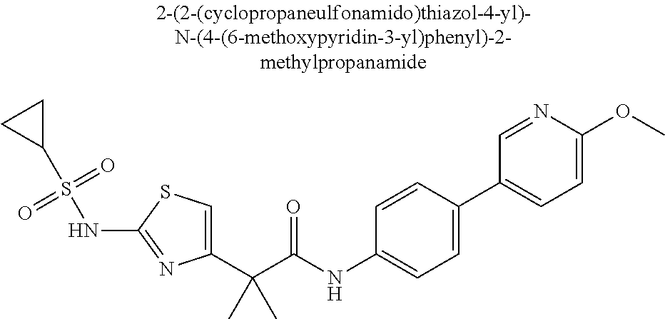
C1(C(C(NC2=CC=C(C3=CC=C(OC)N=C3)C=C2)=O)(C)C)=CSC(NS(C2CC2)(=O)=O)=N1
